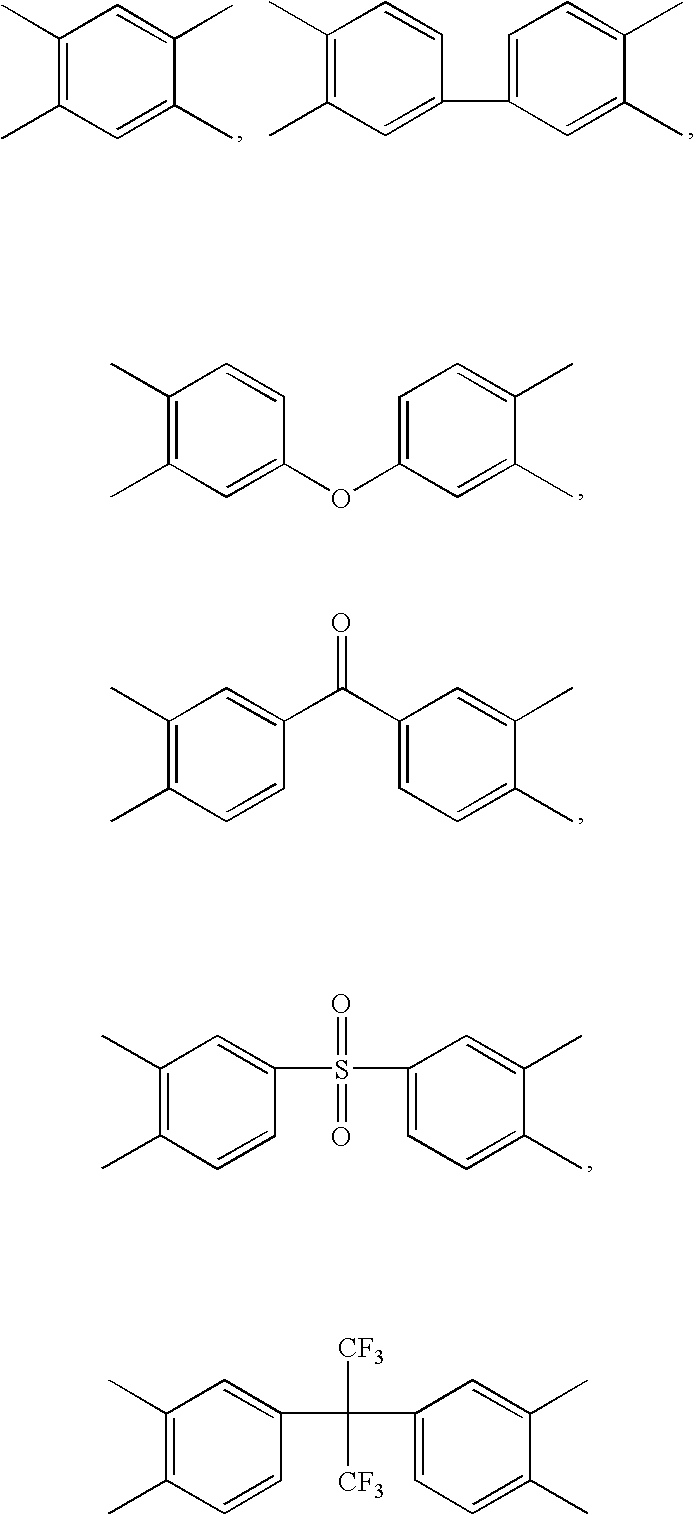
C1=C(C)C(C)=CC(C)=C1C.C1=C(C2=CC=C(C)C(C)=C2)C=CC(C)=C1C.C1=C(OC2=CC=C(C)C(C)=C2)C=CC(C)=C1C.C1=CC(C(C2=CC=C(C)C(C)=C2)=O)=CC(C)=C1C.C1=CC(S(C2=CC=C(C)C(C)=C2)(=O)=O)=CC(C)=C1C.C1=CC(C(C2=CC=C(C)C(C)=C2)([CF3])[CF3])=CC(C)=C1C
